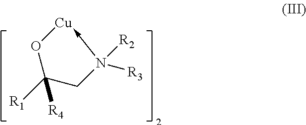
[R1]C1([R4])CN([R3])([R2])->[Cu]O1
